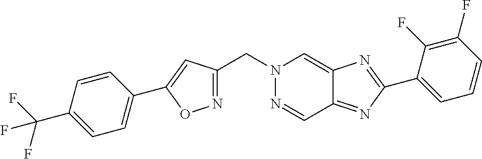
C(N1N=CC2=NC(C3=CC=CC(F)=C3F)=NC2=C1)C1=NOC(C2=CC=C(C(F)(F)F)C=C2)=C1
